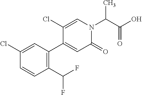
C1(C(F)F)=C(C2=CC(=O)N(C(C(O)=O)C)C=C2Cl)C=C(Cl)C=C1
